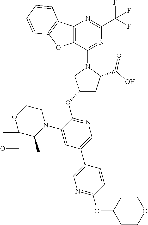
C12=C(C(N3CC(OC4=NC=C(C5=CN=C(OC6CCOCC6)C=C5)C=C4N4CCOC5(C4C)COC5)CC3C(O)=O)=NC(C(F)(F)F)=N1)OC1=C2C=CC=C1
